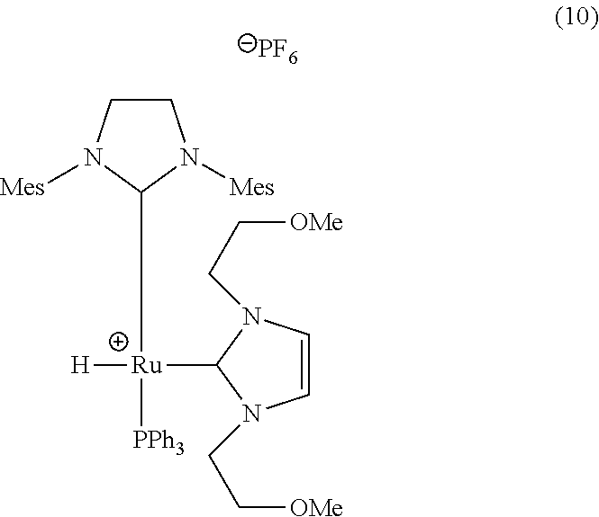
C1CN([Mes])C([Ru]([PPh3])([H])C2N(CC[OMe])C=CN2CC[OMe])N1[Mes].[PF6]
